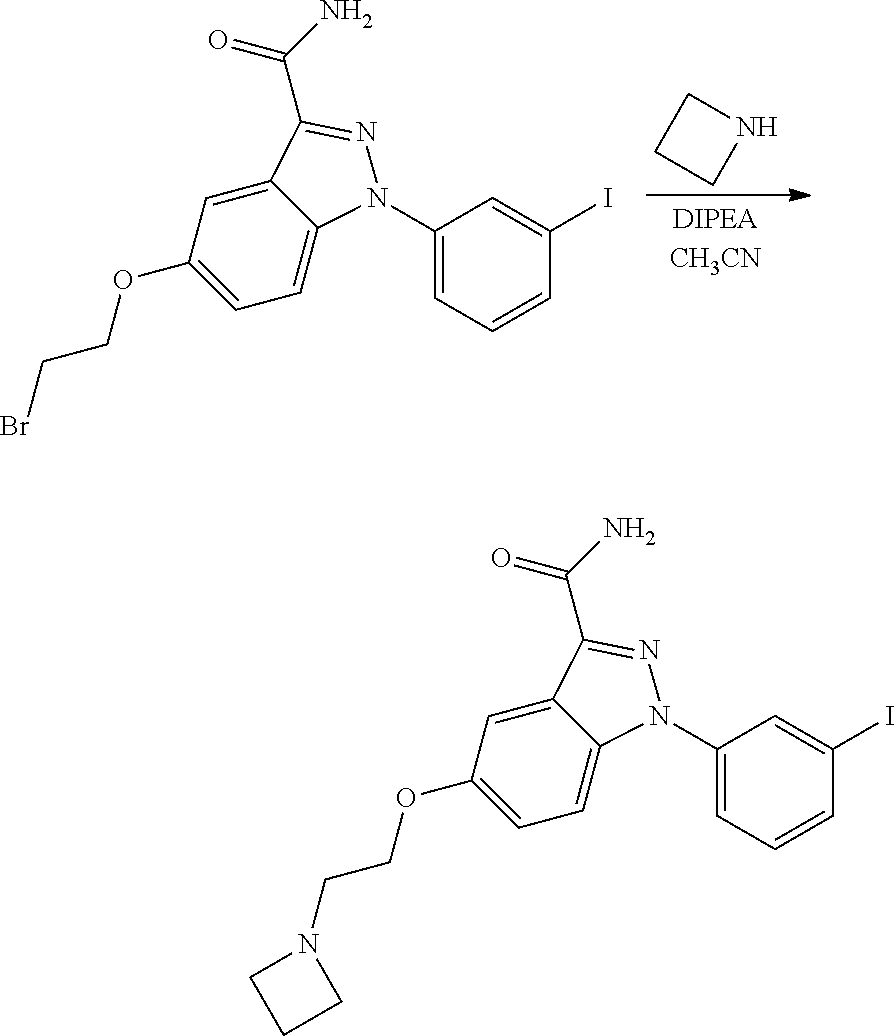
C1CCN1.C12=CC(OCCBr)=CC=C1N(C1=CC=CC(I)=C1)N=C2C(N)=O.C12=CC(OCCN3CCC3)=CC=C1N(C1=CC=CC(I)=C1)N=C2C(N)=O
